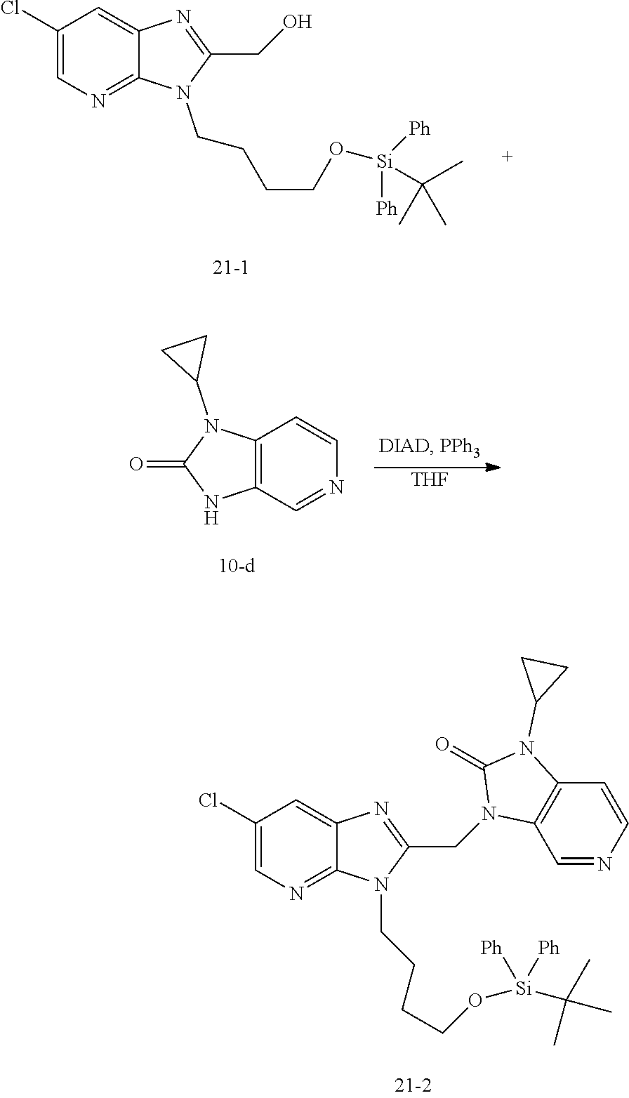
C1(Cl)=CN=C2C(=C1)N=C(CN1C3=C(C=CN=C3)N(C3CC3)C1=O)N2CCCCO[Si](C(C)(C)C)([Ph])[Ph].C1(Cl)=CN=C2C(=C1)N=C(CO)N2CCCCO[Si]([Ph])(C(C)(C)C)[Ph].C12=C(C=NC=C1)NC(=O)N2C1CC1.[THF]
